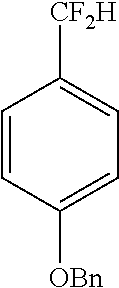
C1=CC([OBn])=CC=C1[CF2H]
